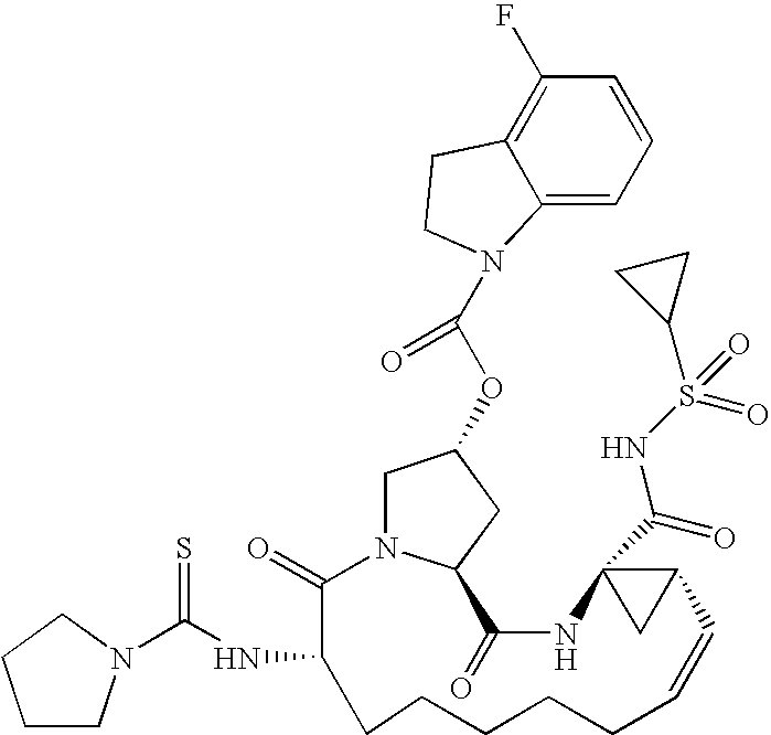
C1N2C(CC1OC(N1C3=CC=CC(F)=C3CC1)=O)C(=O)NC1(C(=O)NS(C3CC3)(=O)=O)CC1C=CCCCCCC(NC(=S)N1CCCC1)C2=O
